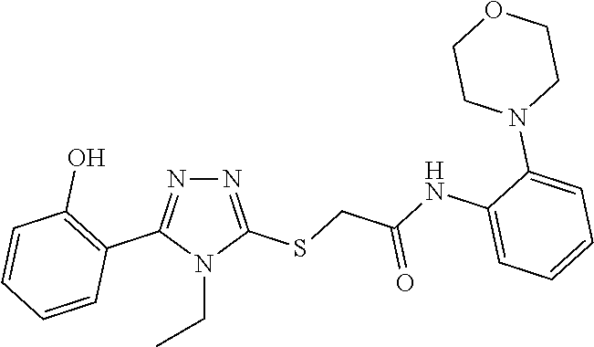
N1=C(SCC(NC2=CC=CC=C2N2CCOCC2)=O)N(CC)C(C2=C(O)C=CC=C2)=N1
